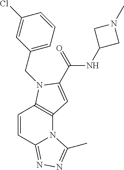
C12=C(N(CC3=CC=CC(Cl)=C3)C(C(NC3CN(C)C3)=O)=C1)C=CC1=NN=C(C)N21
